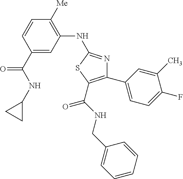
C1(C(NC2CC2)=O)=CC(NC2=NC(C3=CC=C(F)C(C)=C3)=C(C(NCC3=CC=CC=C3)=O)S2)=C([Me])C=C1
